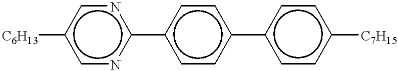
c1nc(-c2ccc(-c3ccc([C7H15])cc3)cc2)ncc1[C6H13]
